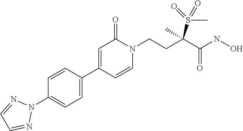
N1(C2=CC=C(C3=CC(=O)N(CCC(C)(C(=O)NO)S(=O)(C)=O)C=C3)C=C2)N=CC=N1
